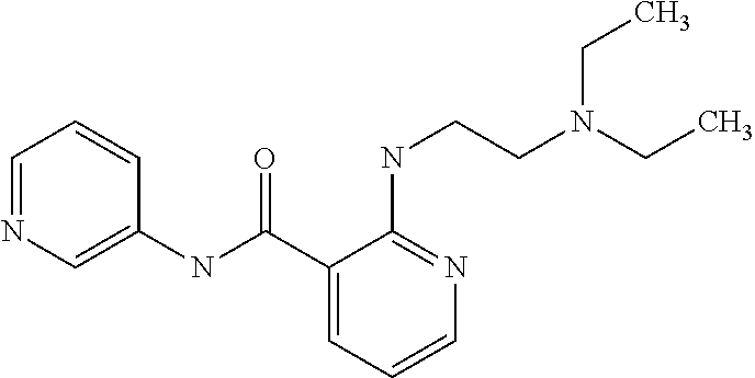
C1=NC=C(NC(C2=CC=CN=C2NCCN(CC)CC)=O)C=C1
